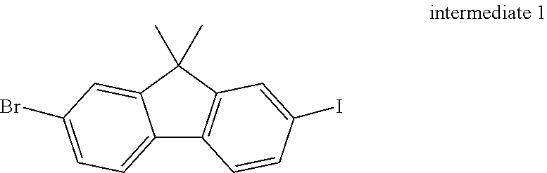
C12=CC=C(Br)C=C1C(C)(C)C1=C2C=CC(I)=C1
